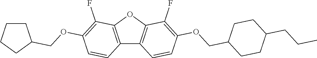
C12=C(OC3=C1C=CC(OCC1CCC(CCC)CC1)=C3F)C(F)=C(OCC1CCCC1)C=C2
